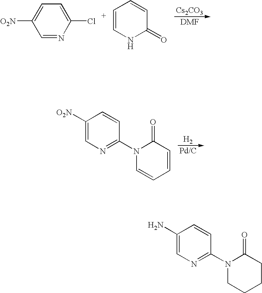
C1=NC(Cl)=CC=C1[O2N].C1=CNC(=O)C=C1.[DMF].[Cs2CO3].C1(N)=CN=C(N2CCCCC2=O)C=C1.[H2].[Pd/C].C1([O2N])=CN=C(N2C=CC=CC2=O)C=C1
